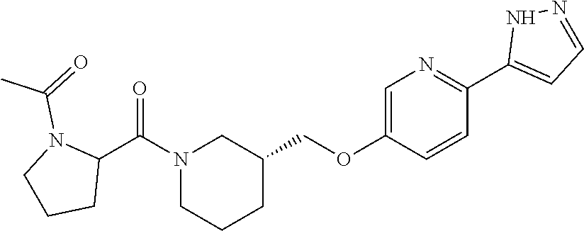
N1(C(C2N(C(=O)C)CCC2)=O)CCCC(COC2=CN=C(C3=CC=NN3)C=C2)C1
